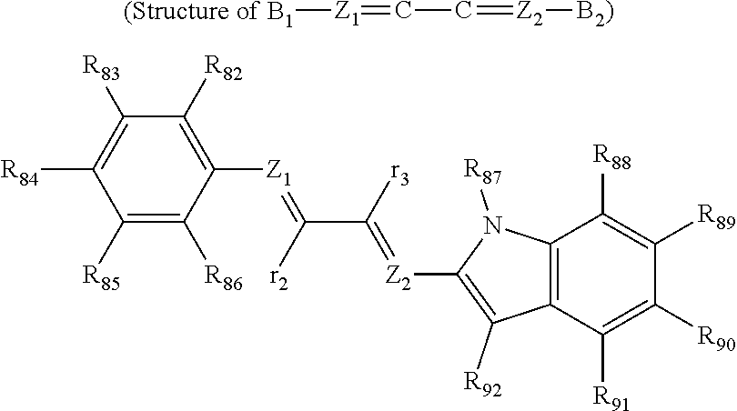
C1([R85])=C([R86])C([Z1]=C(C([r3])=[Z2]C2=C([R92])C3=C(N2[R87])C([R88])=C([R89])C([R90])=C3[R91])[r2])=C([R82])C([R83])=C1[R84].[(Structure of B1][Z1]=CC=[Z2][B2)]
